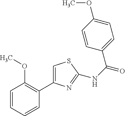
C1=CC=CC(C2=CSC(NC(C3=CC=C(OC)C=C3)=O)=N2)=C1OC
